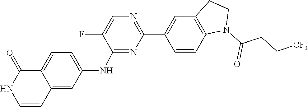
C1(F)=CN=C(C2=CC3=C(C=C2)N(C(CC[CF3])=O)CC3)N=C1NC1=CC=C2C(=C1)C=CNC2=O
